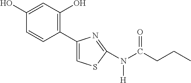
C1(C2=CSC(N(C(CCC)=O)[H])=N2)=C(O)C=C(O)C=C1
